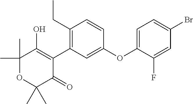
C1(C)(C)OC(C)(C)C(=O)C(C2=C(CC)C=CC(OC3=CC=C(Br)C=C3F)=C2)=C1O
